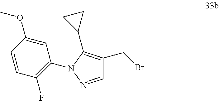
C1=NN(C2=C(F)C=CC(OC)=C2)C(C2CC2)=C1CBr
